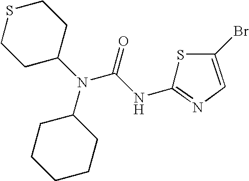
C1CCCCC1N(C(=O)NC1=NC=C(Br)S1)C1CCSCC1
